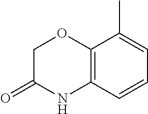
C1=C(C)C2=C(C=C1)NC(=O)CO2
